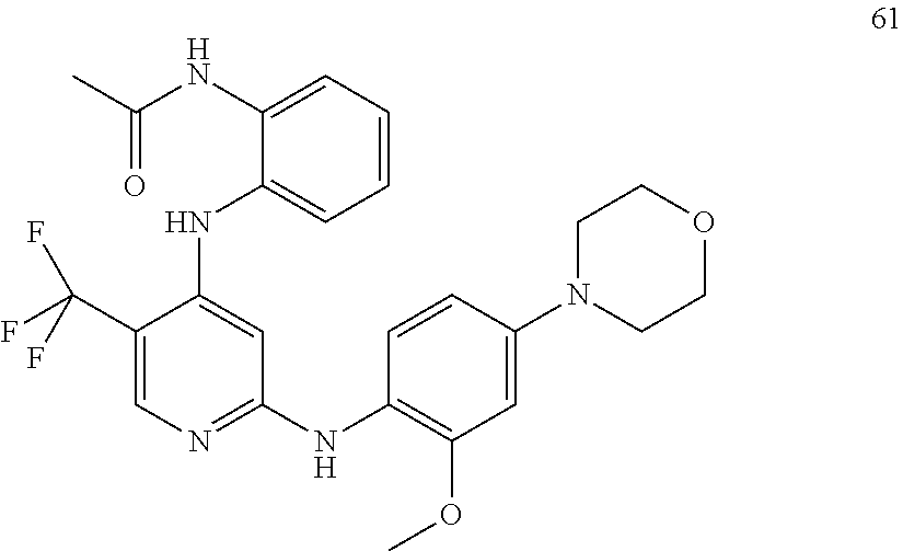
C1(C(F)(F)F)=CN=C(NC2=C(OC)C=C(N3CCOCC3)C=C2)C=C1NC1=CC=CC=C1NC(C)=O
